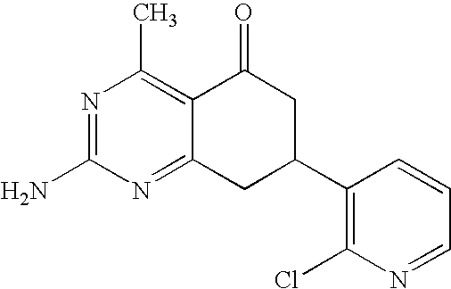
C12=NC(N)=NC(C)=C1C(=O)CC(C1=C(Cl)N=CC=C1)C2
